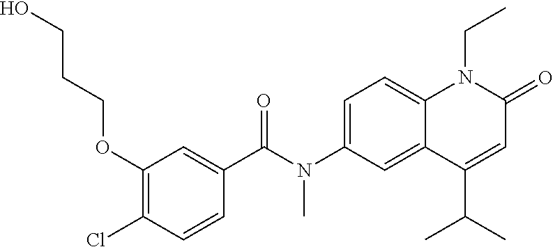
C1(C(N(C2=CC=C3C(=C2)C(C(C)C)=CC(=O)N3CC)C)=O)=CC(OCCCO)=C(Cl)C=C1
